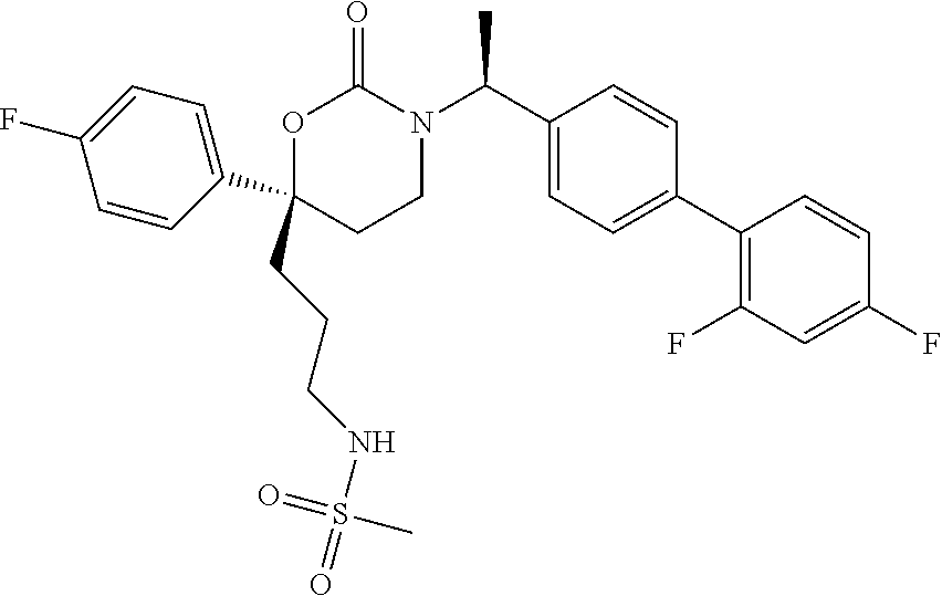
C1(C2=CC=C(F)C=C2)(CCCNS(=O)(=O)C)CCN(C(C2=CC=C(C3=C(F)C=C(F)C=C3)C=C2)C)C(=O)O1
